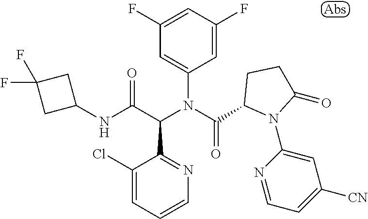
C1=CC=C(Cl)C(C(C(NC2CC(F)(F)C2)=O)N(C(=O)C2N(C3=CC([CN])=CC=N3)C(=O)CC2)C2=CC(F)=CC(F)=C2)=N1
